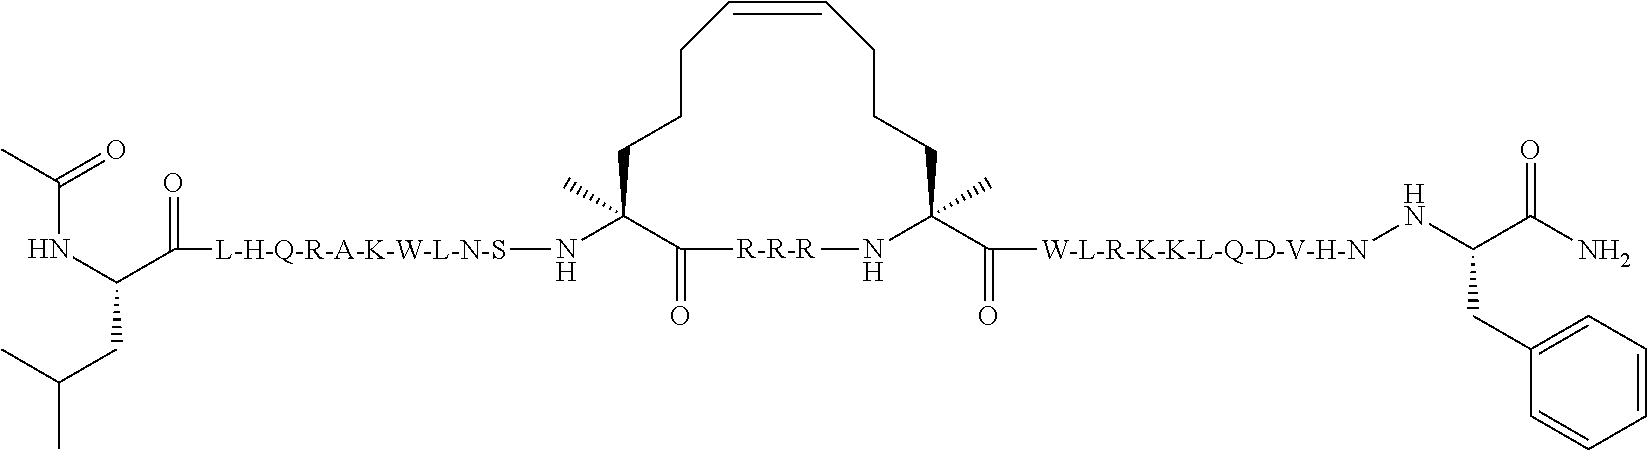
C1CCC=CCCCC(C(=O)[W-L-R-K-K-L-Q-D-V-H-N]NC(CC2=CC=CC=C2)C(=O)N)(C)N[R-R-R]C(=O)C1(C)N[L-H-Q-R-A-K-W-L-N-S]C(=O)C(NC(=O)C)CC(C)C
